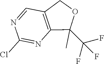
C12=C(C=NC(Cl)=N1)COC2(C)C(F)(F)F
